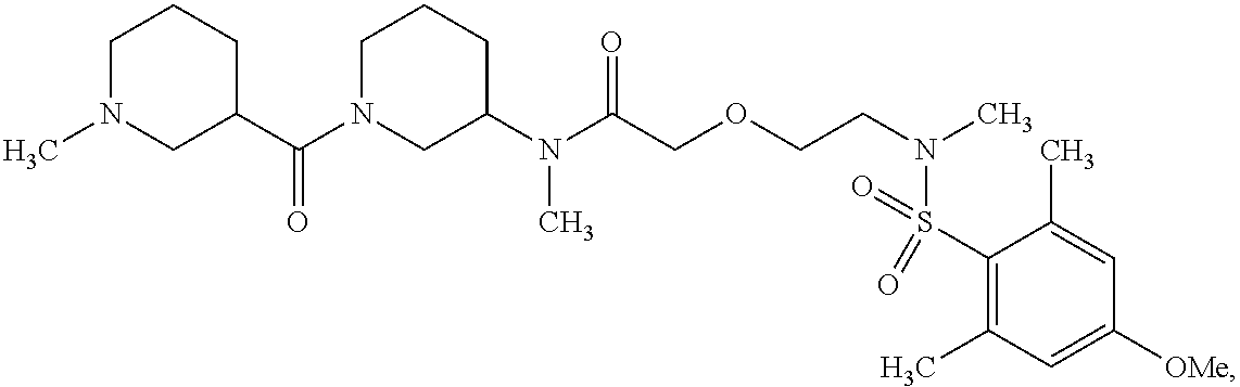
N(C(COCCN(C)S(C1=C(C)C=C([OMe])C=C1C)(=O)=O)=O)(C)C1CCCN(C(C2CCCN(C)C2)=O)C1
